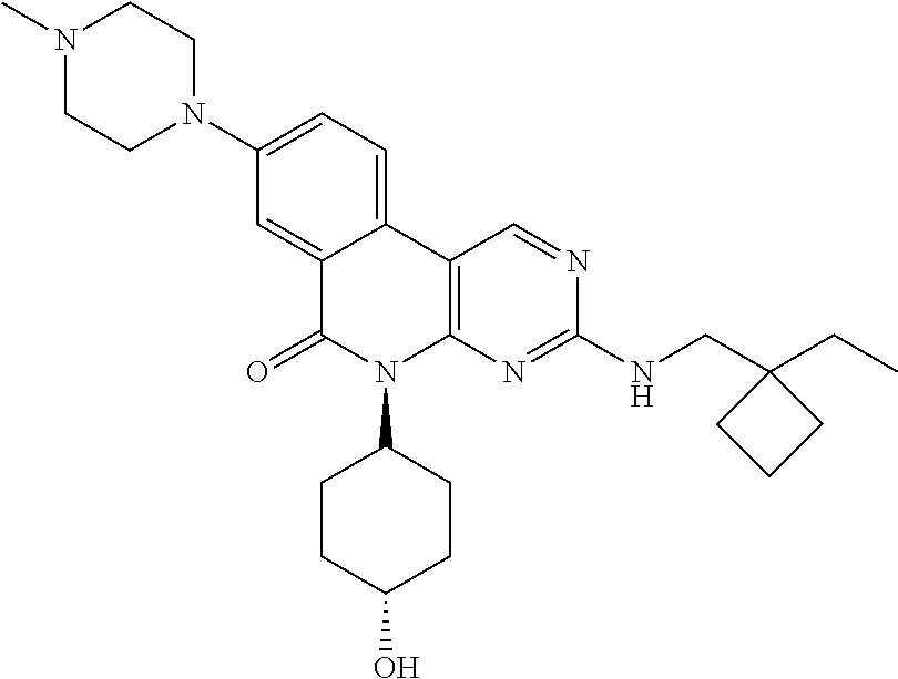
C1(N2CCN(C)CC2)=CC=C2C(=C1)C(=O)N(C1CCC(O)CC1)C1=C2C=NC(NCC2(CC)CCC2)=N1
